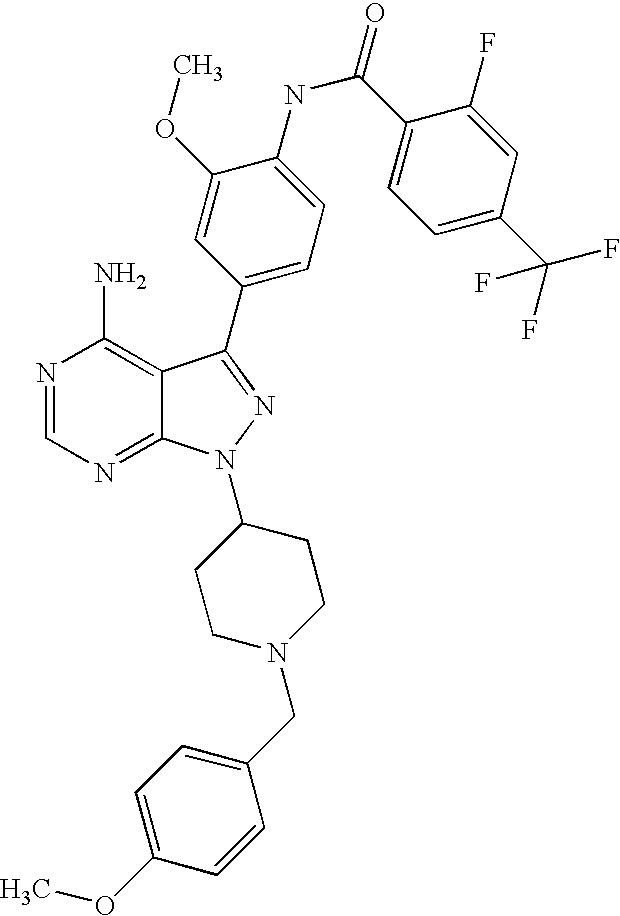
N1=CN=C2C(=C1N)C(C1=CC=C(NC(C3=CC=C(C(F)(F)F)C=C3F)=O)C(OC)=C1)=NN2C1CCN(CC2=CC=C(OC)C=C2)CC1
